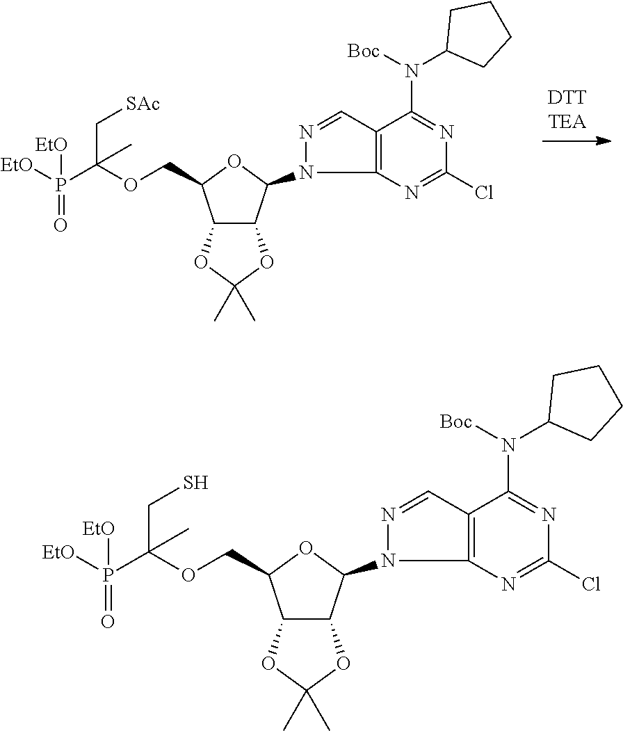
[DTTTEA].C12C(OC(C)(C)O1)C(N1C3=C(C=N1)C(N(C1CCCC1)[Boc])=NC(Cl)=N3)OC2COC(P(=O)([EtO])[EtO])(C[SAc])C.C12C(OC(C)(C)O1)C(N1C3=C(C=N1)C(N(C1CCCC1)[Boc])=NC(Cl)=N3)OC2COC(P(=O)([EtO])[EtO])(CS)C
